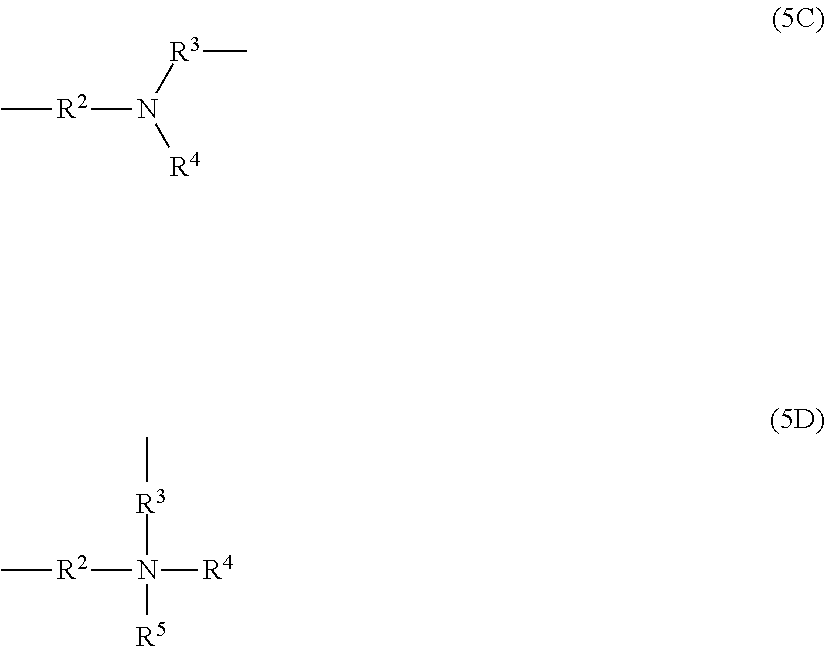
C[R2]N([R4])[R3]C.C[R2]N([R5])([R3]C)[R4]
